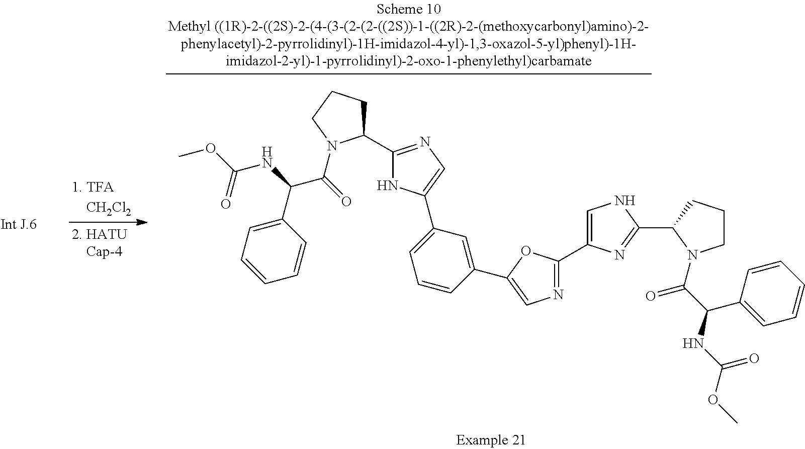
N1=C(C2=CNC(C3N(C(C(NC(OC)=O)C4=CC=CC=C4)=O)CCC3)=N2)OC(C2=CC(C3=CN=C(C4CCCN4C(=O)C(NC(OC)=O)C4=CC=CC=C4)N3)=CC=C2)=C1
